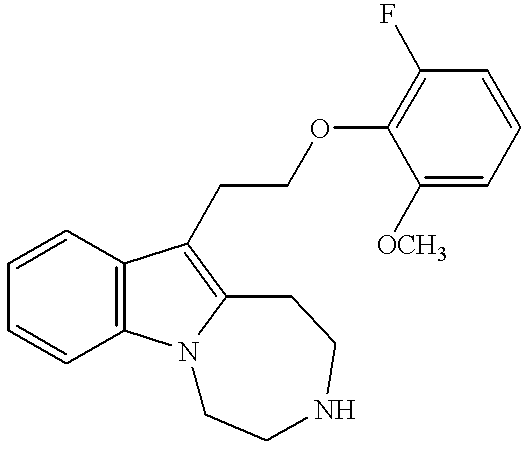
C1=CC2=C(C=C1)N1C(=C2CCOC2=C(F)C=CC=C2[OCH3])CCNCC1
